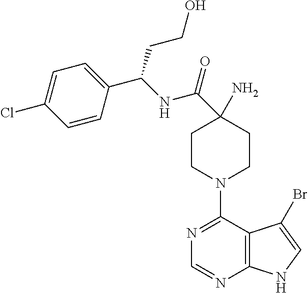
C(C1(N)CCN(C2=NC=NC3=C2C(Br)=CN3)CC1)(NC(C1=CC=C(Cl)C=C1)CCO)=O
